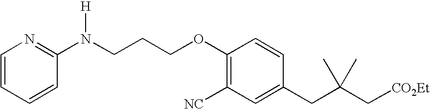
C1=C(CC(C[CO2Et])(C)C)C=CC(OCCCN(C2=NC=CC=C2)[H])=C1[NC]
